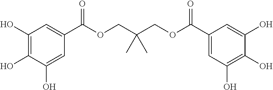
C1(O)=C(O)C(O)=CC(C(OCC(COC(=O)C2=CC(O)=C(O)C(O)=C2)(C)C)=O)=C1
